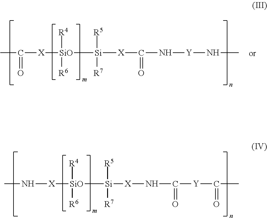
CN[X][SiO]([Si]([X]NC([Y]C(C)=O)=O)([R5])[R7])([R4])[R6].CC([X][SiO]([Si]([X]C(N[Y]NC)=O)([R5])[R7])([R4])[R6])=O
